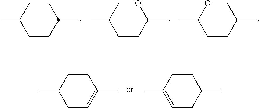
C1(C)CCC(C)CO1.C1(C)CCC(C)OC1.C1(C)CCC(C)CC1.C1(C)CC=C(C)CC1.C1(C)=CCC(C)CC1
